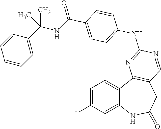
C1=C(I)C=C2C(=C1)C1=C(CC(=O)N2)C=NC(NC2=CC=C(C(=O)NC(C3=CC=CC=C3)(C)C)C=C2)=N1
